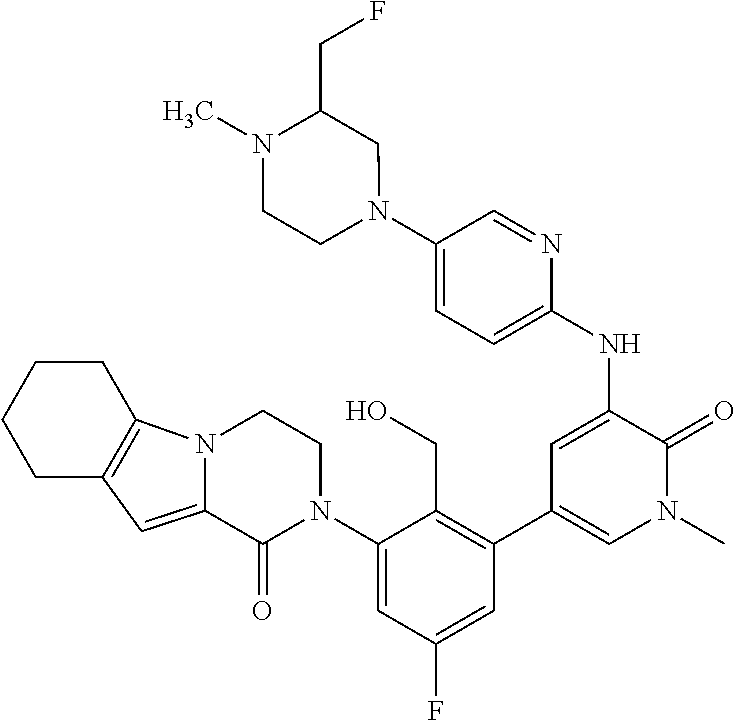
C1(NC2=CC(C3=C(CO)C(N4CCN5C(=CC6=C5CCCC6)C4=O)=CC(F)=C3)=CN(C)C2=O)=CC=C(N2CC(CF)N(C)CC2)C=N1
